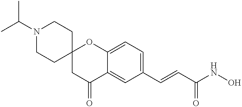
C(=CC(NO)=O)C1=CC=C2C(=C1)C(=O)CC1(CCN(C(C)C)CC1)O2
